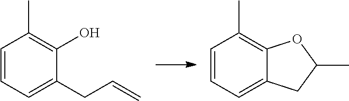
C1=CC=C(CC=C)C(O)=C1C.C1=CC=C2C(=C1C)OC(C)C2
